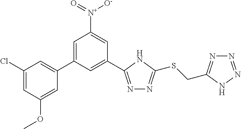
N1=C(C2=CC(C3=CC(Cl)=CC(OC)=C3)=CC([N+]([O-])=O)=C2)NC(SCC2=NN=NN2)=N1
